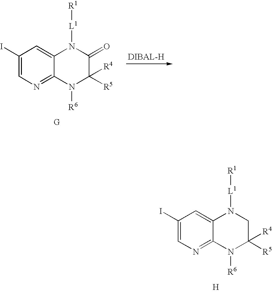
[DIBAL-H].C1(I)=CN=C2C(=C1)N([L1][R1])C(=O)C([R5])([R4])N2[R6].C1(I)=CN=C2C(=C1)N([L1][R1])CC([R5])([R4])N2[R6].[H]
